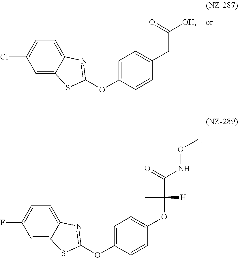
C1=C2C(=CC=C1Cl)N=C(OC1=CC=C(CC([OH])=O)C=C1)S2.C1=C2C(=CC=C1F)N=C(OC1=CC=C(OC(C(=O)NOC)([H])C)C=C1)S2
